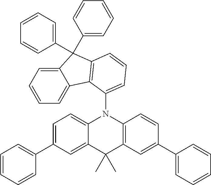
C12=CC=C(C3=CC=CC=C3)C=C1C(C)(C)C1=C(N2C2=CC=CC3=C2C2=CC=CC=C2C3(C2=CC=CC=C2)C2=CC=CC=C2)C=CC(C2=CC=CC=C2)=C1
